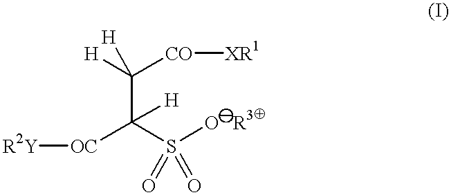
[R2Y][OC]C(S(O)(=O)=O)(C([H])([CO][XR1])[H])[H]
